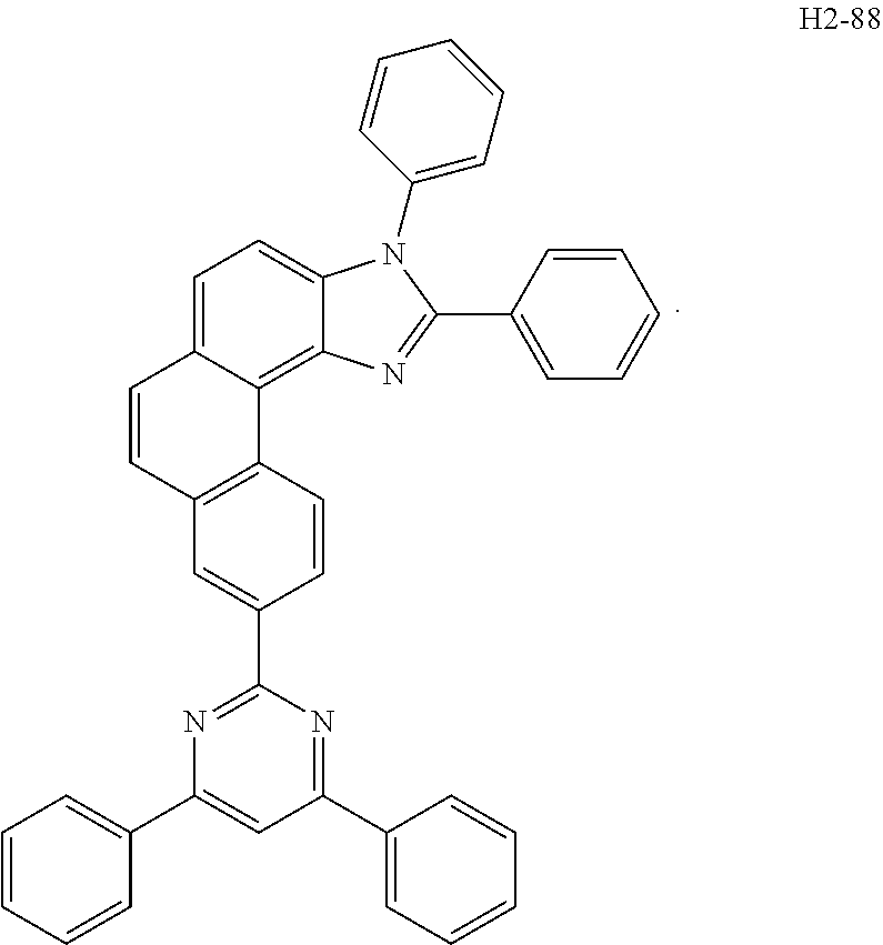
C1(C2=CC=CC=C2)=NC(C2=CC3=C(C=C2)C2=C4C(=CC=C2C=C3)N(C2=CC=CC=C2)C(C2=CC=CC=C2)=N4)=NC(C2=CC=CC=C2)=C1
